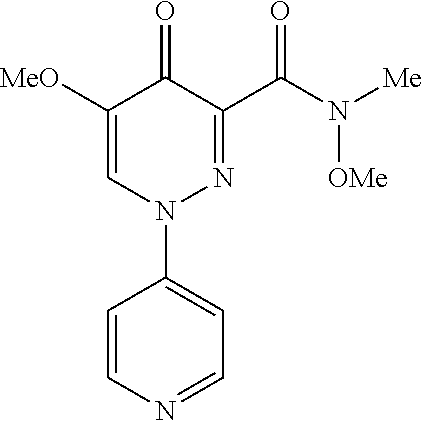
C1([MeO])=CN(C2=CC=NC=C2)N=C(C(N([Me])[OMe])=O)C1=O
